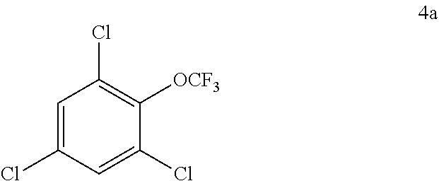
C1=C(Cl)C=C(Cl)C([OCF3])=C1Cl
